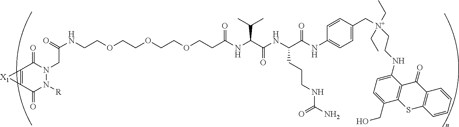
C(COCCOCCOCCC(NC(C(NC(C(NC1=CC=C(C[N+](CC)(CC)CCNC2=CC=C(CO)C3=C2C(=O)C2=C(S3)C=CC=C2)C=C1)=O)CCCNC(N)=O)=O)C(C)C)=O)NC(=O)CN1N([R])C(=O)C2=C(C1=O)[X1]2
